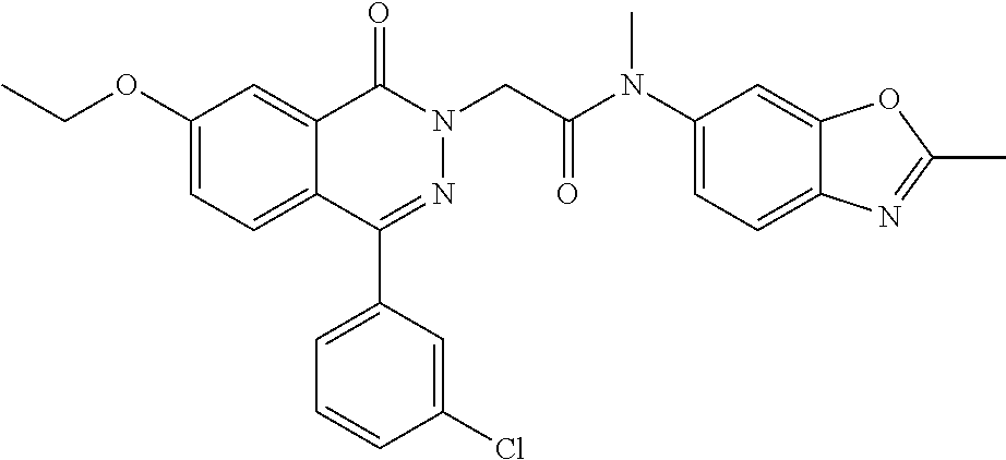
O(C1=CC=C2C(=C1)C(=O)N(CC(=O)N(C1=CC=C3C(=C1)OC(C)=N3)C)N=C2C1=CC=CC(Cl)=C1)CC
